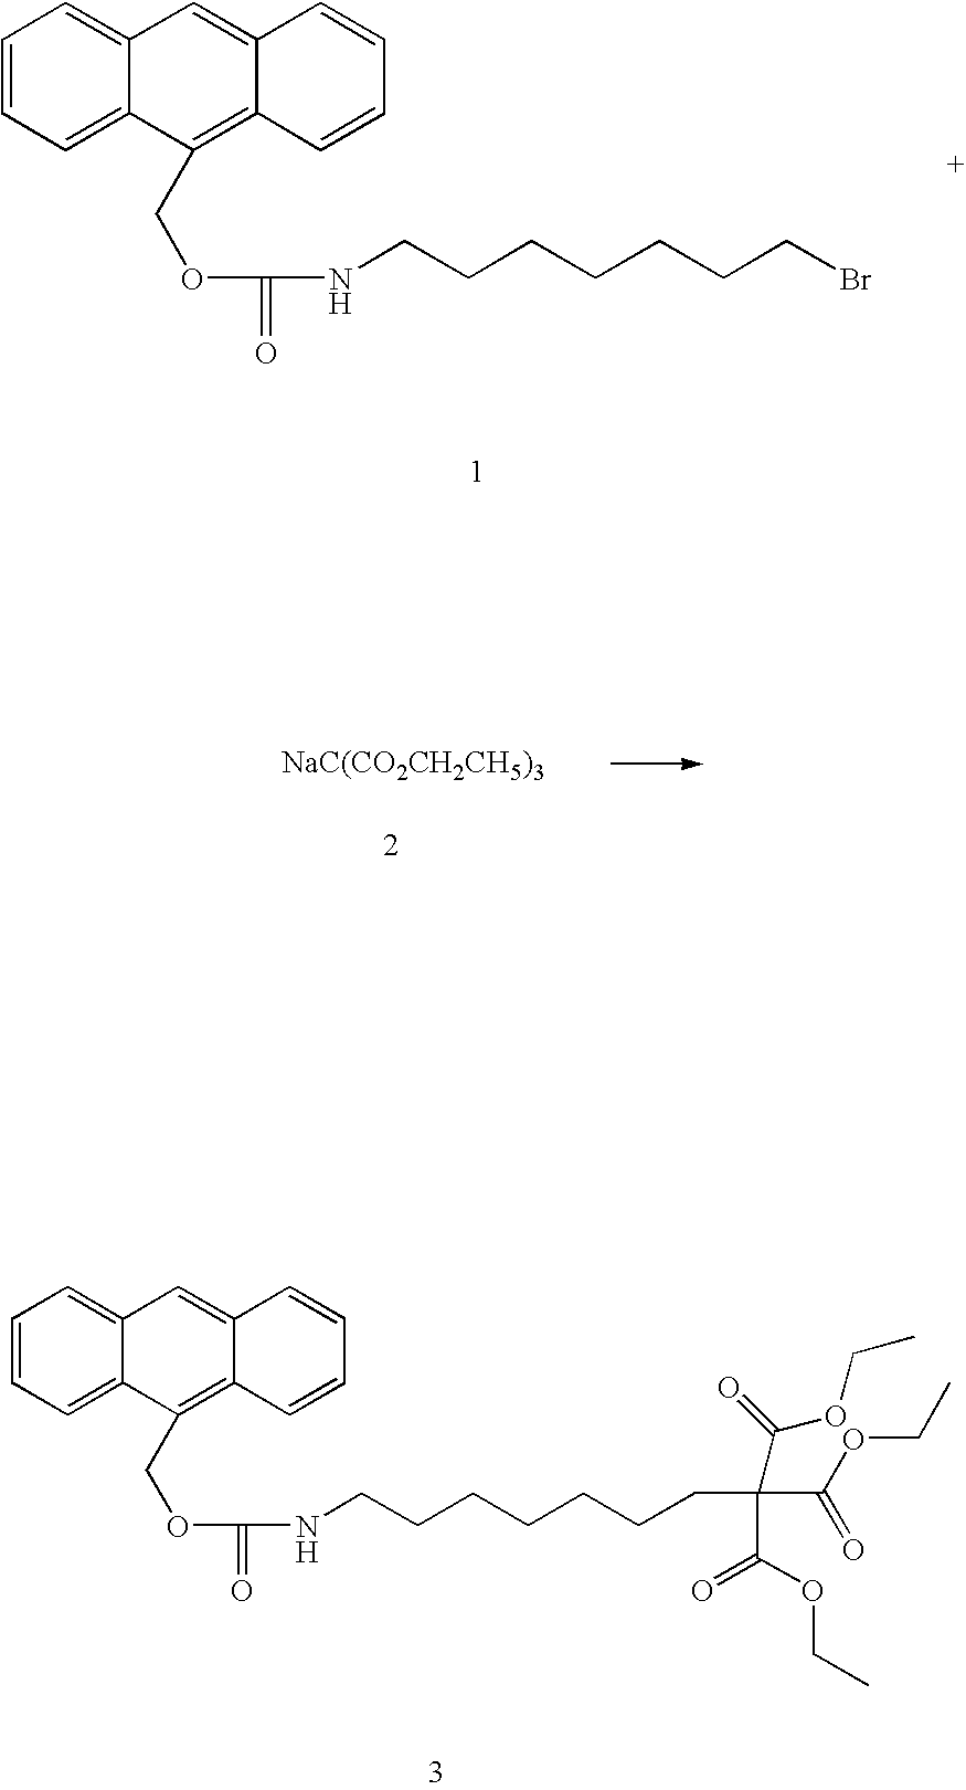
C1=CC=C2C(=C1)C=C1C(=C2COC(NCCCCCCCBr)=O)C=CC=C1.[NaC(CO2CH2CH5)3].C1=CC=C2C(=C1)C=C1C(=C2COC(NCCCCCCCC(C(OCC)=O)(C(OCC)=O)C(OCC)=O)=O)C=CC=C1
